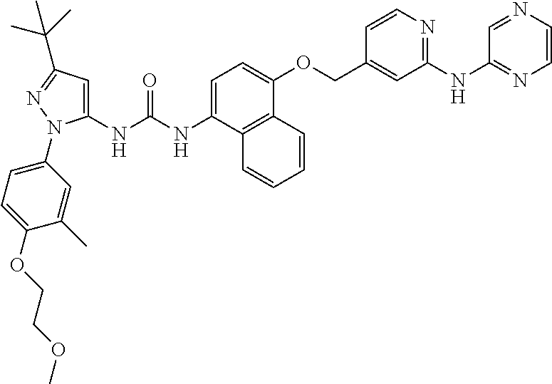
C1=C(NC(NC2=CC(C(C)(C)C)=NN2C2=CC=C(OCCOC)C(C)=C2)=O)C2=C(C(OCC3=CC(NC4=NC=CN=C4)=NC=C3)=C1)C=CC=C2
